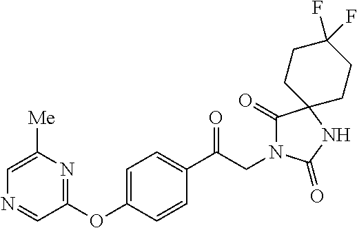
C1(C(CN2C(=O)C3(NC2=O)CCC(F)(F)CC3)=O)=CC=C(OC2=NC([Me])=CN=C2)C=C1
